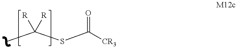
S(C([CR3])=O)C(C)([R])[R]
